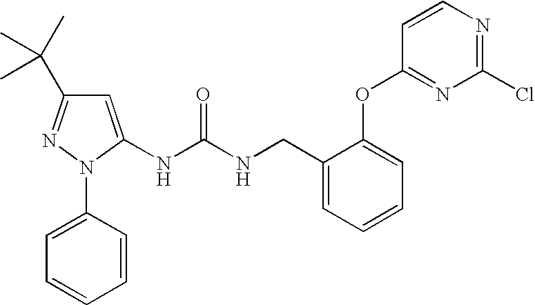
N(C(NCC1=CC=CC=C1OC1=NC(Cl)=NC=C1)=O)C1=CC(C(C)(C)C)=NN1C1=CC=CC=C1
